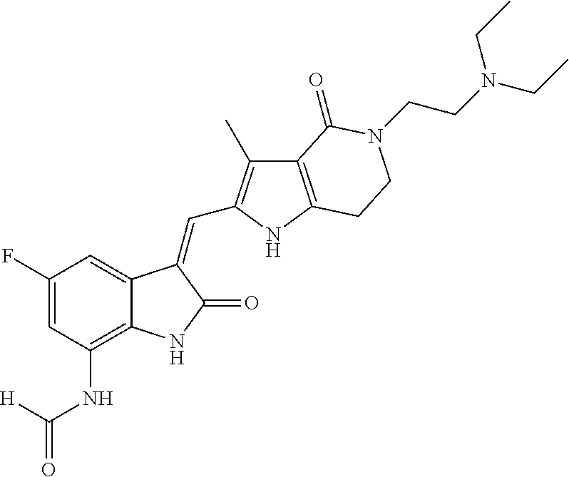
C1(F)=CC(NC(=O)[H])=C2C(=C1)C(=CC1=C(C)C3=C(N1)CCN(CCN(CC)CC)C3=O)C(=O)N2
